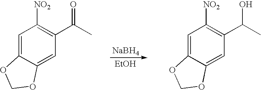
C1=C2C(=CC(C(C)=O)=C1[NO2])OCO2.C1=C2C(=CC(C(C)O)=C1[NO2])OCO2.[NaBH4].[EtOH]
